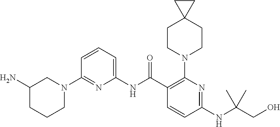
C1(NC(C2=C(N3CCC4(CC3)CC4)N=C(NC(CO)(C)C)C=C2)=O)=CC=CC(N2CC(N)CCC2)=N1
